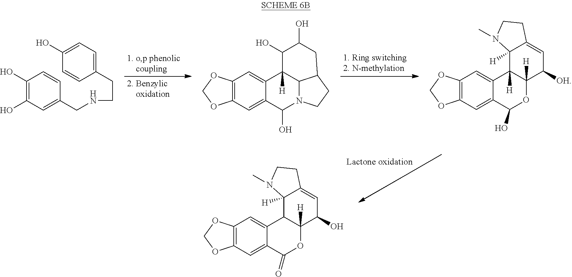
C12=C(C=C3C(=C1)C1C([H])(OC3=O)C(O)C=C3C1([H])N(C)CC3)OCO2.C1(O)=C(O)C=C(CNCCC2=CC=C(O)C=C2)C=C1.C12=C(C=C3C(=C1)C1([H])C4N(C3O)CCC4CC(O)C1O)OCO2.C12=C(C=C3C(=C1)C1([H])C([H])(OC3O)C([OH])C=C3C1([H])N(C)CC3)OCO2
